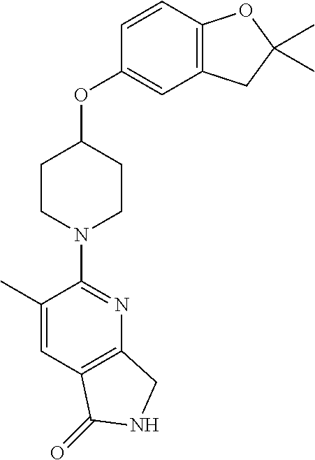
C1(C)=CC2=C(N=C1N1CCC(OC3=CC4=C(C=C3)OC(C)(C)C4)CC1)CNC2=O
